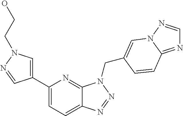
C1(C2=CN(CCO)N=C2)=CC=C2C(=N1)N(CC1=CN3N=CN=C3C=C1)N=N2
